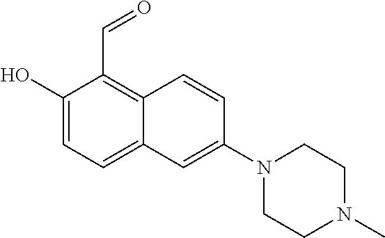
C1(O)=CC=C2C(=C1C=O)C=CC(N1CCN(C)CC1)=C2
